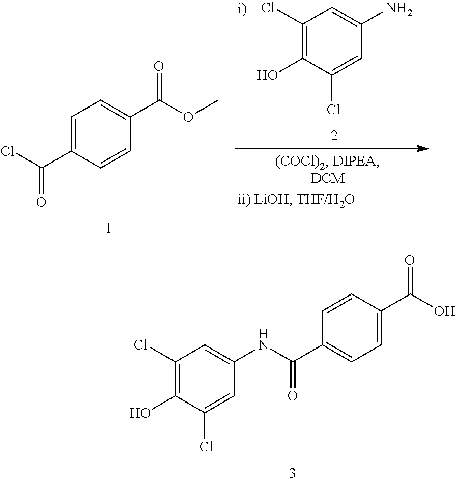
C1=CC(C(O)=O)=CC=C1C(NC1=CC(Cl)=C(O)C(Cl)=C1)=O.C1(Cl)=C(O)C(Cl)=CC(N)=C1.C1=C(C(Cl)=O)C=CC(C(OC)=O)=C1
